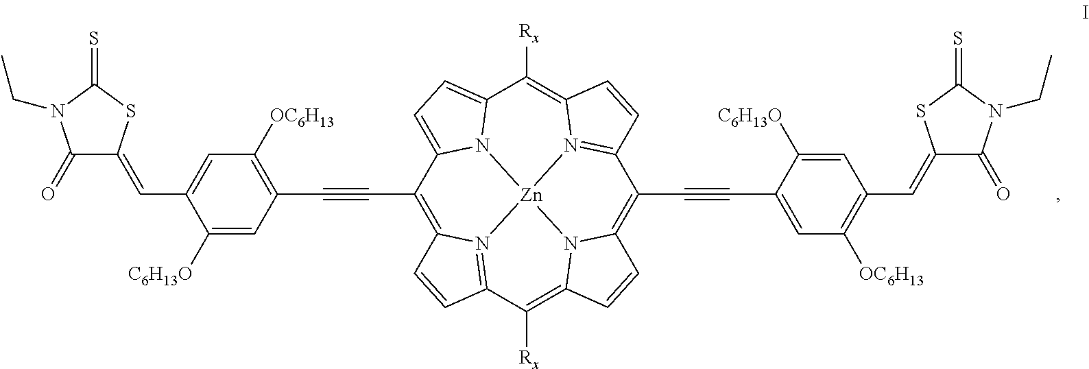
C1(C#CC2=C3C=CC4=N3[Zn]35N6C(=CC=C62)C([Rx])=C2N3=C(C=C2)C(C#CC2=CC([OC6H13])=C(C=C3C(=O)N(CC)C(=S)S3)C=C2[C6H13O])=C2N5C(=C4[Rx])C=C2)=C([OC6H13])C=C(C=C2C(=O)N(CC)C(=S)S2)C([C6H13O])=C1
